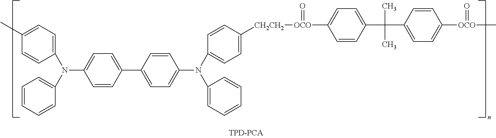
C1(N(C2=CC=CC=C2)C2=CC=C(C3=CC=C(N(C4=CC=C([CH2CH2][OCO](=O)C5=CC=C(C(C6=CC=C([OCO](=O)C)C=C6)(C)C)C=C5)C=C4)C4=CC=CC=C4)C=C3)C=C2)=CC=C(C)C=C1
